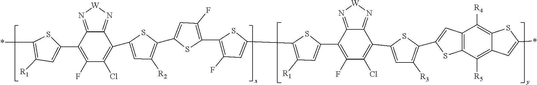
C12=C(C([R5])=C3C(=C1[R4])SC(*)=C3)SC(C1=C([R3])C=C(C3=C(Cl)C(F)=C(C4=CC([R1])=C(C5=CC(F)=C(C6=C(F)C=C(C7=C([R2])C=C(C8=C(Cl)C(F)=C(C9=CC([R1])=C(*)S9)C9=N[W]N=C89)S7)S6)S5)S4)C4=N[W]N=C34)S1)=C2
